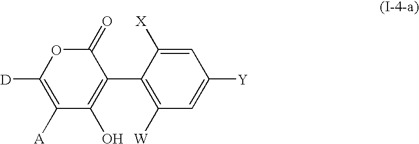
C1(=O)OC([D])=C([A])C(O)=C1C1=C([W])C=C([Y])C=C1[X]
